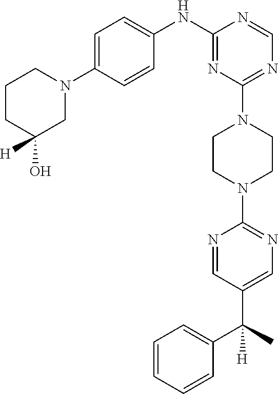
C1=CC=CC=C1C(C1=CN=C(N2CCN(C3=NC=NC(NC4=CC=C(N5CCCC(O)([H])C5)C=C4)=N3)CC2)N=C1)([H])C
